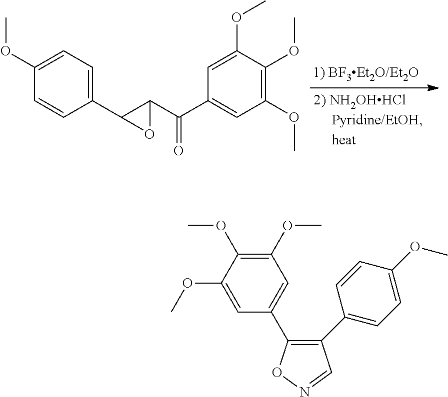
C1=C(OC)C(OC)=C(OC)C=C1C(C1C(C2=CC=C(OC)C=C2)O1)=O.C1(OC)=C(OC)C(OC)=CC(C2=C(C3=CC=C(OC)C=C3)C=NO2)=C1
